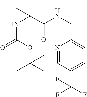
N1=CC(C(F)(F)F)=CC=C1CNC(C(NC(=O)OC(C)(C)C)(C)C)=O
